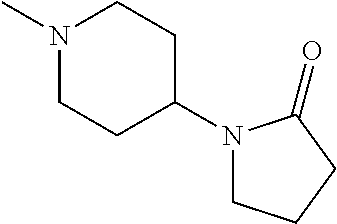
N1(C)CCC(N2CCCC2=O)CC1
